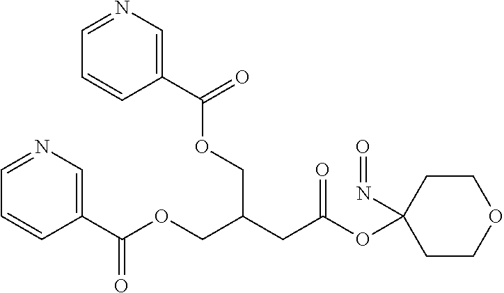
C1(C(OCC(CC(OC2(N=O)CCOCC2)=O)COC(C2=CN=CC=C2)=O)=O)=CN=CC=C1
